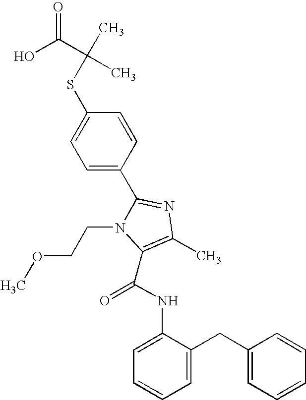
S(C1=CC=C(C2=NC(C)=C(C(NC3=CC=CC=C3CC3=CC=CC=C3)=O)N2CCOC)C=C1)C(C)(C(O)=O)C
